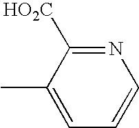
N1=C([HO2C])C(C)=CC=C1
